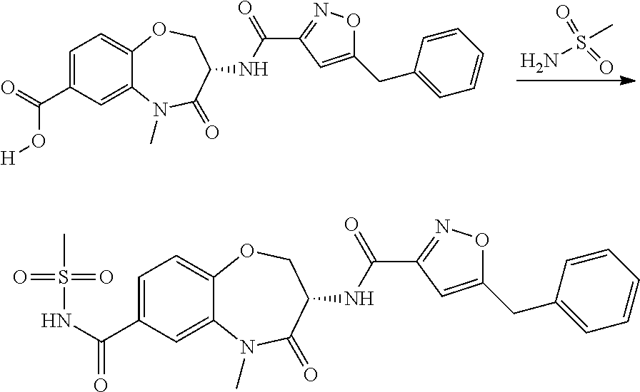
C1=C(C(NS(C)(=O)=O)=O)C=C2C(=C1)OCC(NC(C1=NOC(CC3=CC=CC=C3)=C1)=O)C(=O)N2C.C1=C(C(=O)O[H])C=C2C(=C1)OCC(NC(C1=NOC(CC3=CC=CC=C3)=C1)=O)C(=O)N2C.NS(C)(=O)=O
